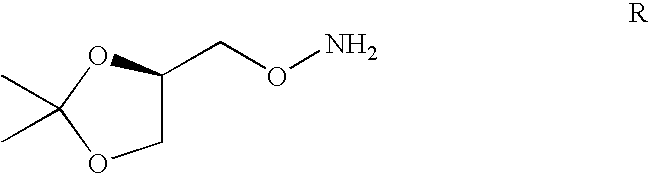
C1(CON)COC(C)(C)O1
